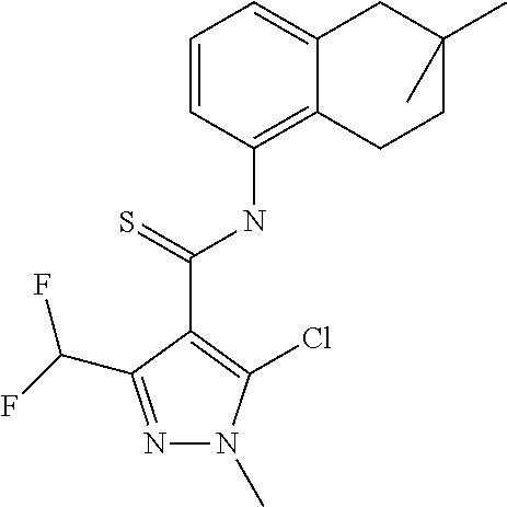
N1=C(C(F)F)C(C(=S)NC2=C3C(=CC=C2)CC(C)(C)CC3)=C(Cl)N1C
